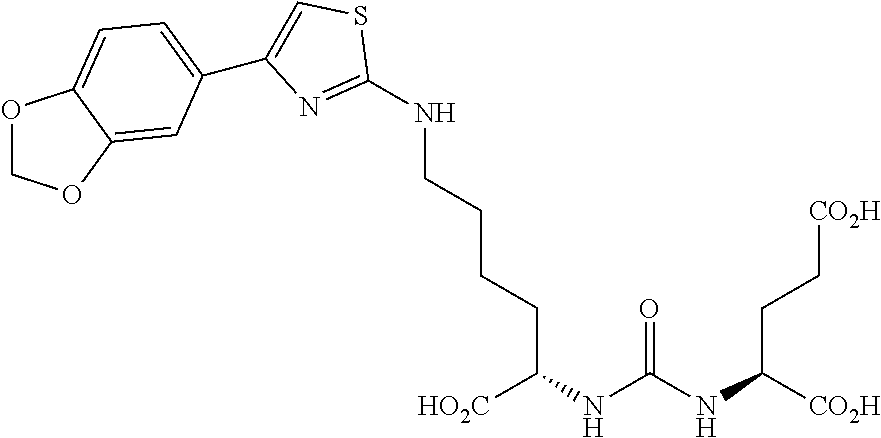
C1(NCCCCC(NC(=O)NC([CO2H])CC[CO2H])[HO2C])=NC(C2=CC=C3OCOC3=C2)=CS1
